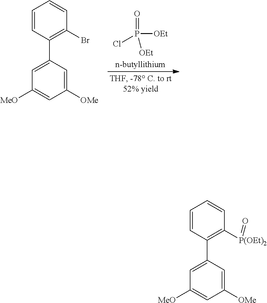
P([OEt])(Cl)([OEt])=O.C1=CC(C2=CC([MeO])=CC([OMe])=C2)=C(Br)C=C1.C1=CC(C2=CC([MeO])=CC([OMe])=C2)=C([P(OEt)2]=O)C=C1
